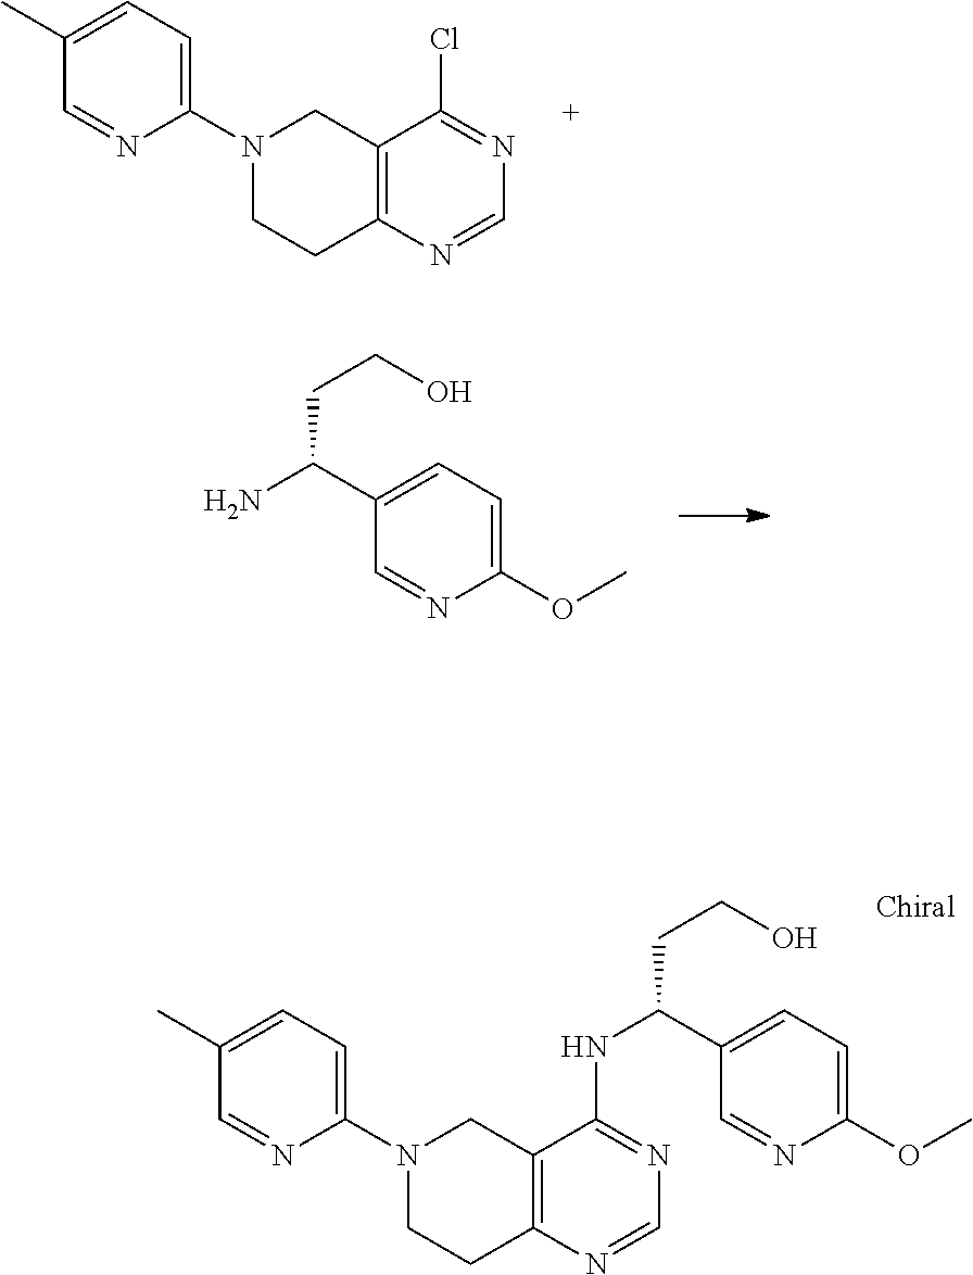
C1(N2CCC3=C(C2)C(Cl)=NC=N3)=CC=C(C)C=N1.C1(C(N)CCO)=CC=C(OC)N=C1.C1(N2CCC3=C(C2)C(NC(C2=CC=C(OC)N=C2)CCO)=NC=N3)=CC=C(C)C=N1
